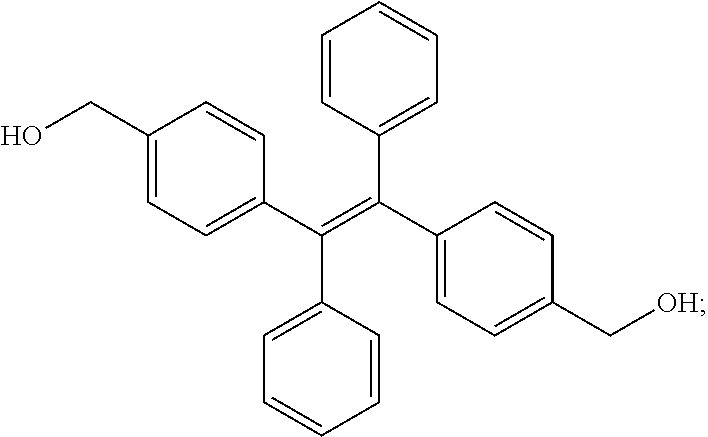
C1(CO)=CC=C(C(=C(C2=CC=C(C[OH])C=C2)C2=CC=CC=C2)C2=CC=CC=C2)C=C1
